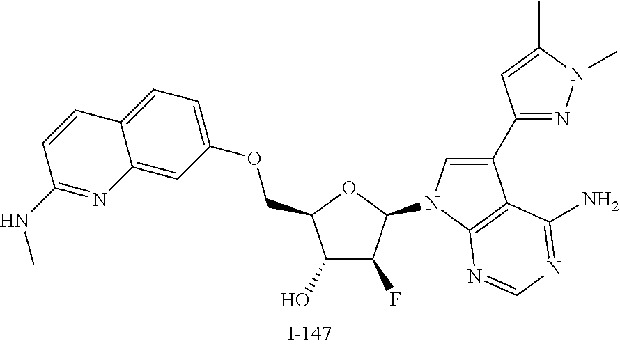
C1(O)C(F)C(N2C=C(C3=NN(C)C(C)=C3)C3=C2N=CN=C3N)OC1COC1=CC=C2C(=C1)N=C(NC)C=C2
